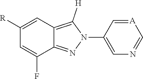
N1(C2=CN=C[A]=C2)C([H])=C2C=C([R])C=C(F)C2=N1
